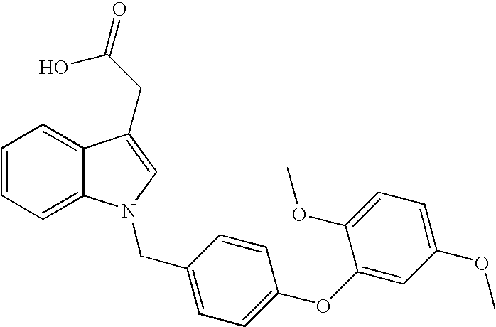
C1=CC=C2C(=C1)C(CC(O)=O)=CN2CC1=CC=C(OC2=CC(OC)=CC=C2OC)C=C1
